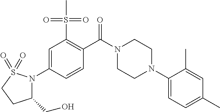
C1=C(N2C(CO)CCS2(=O)=O)C=CC(C(N2CCN(C3=CC=C(C)C=C3C)CC2)=O)=C1S(C)(=O)=O
